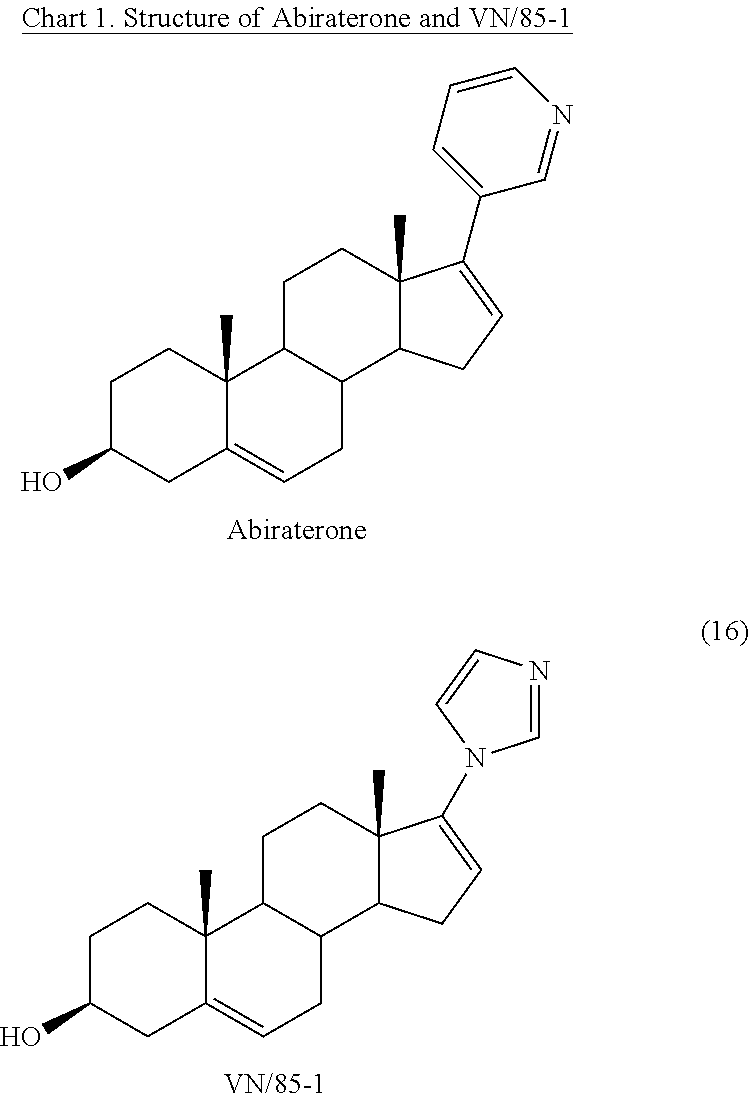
C1C(O)CC2=CCC3C(C2(C)C1)CCC1(C)C3CC=C1C1=CC=CN=C1.C1C(O)CC2=CCC3C(C2(C)C1)CCC1(C)C3CC=C1N1C=NC=C1
